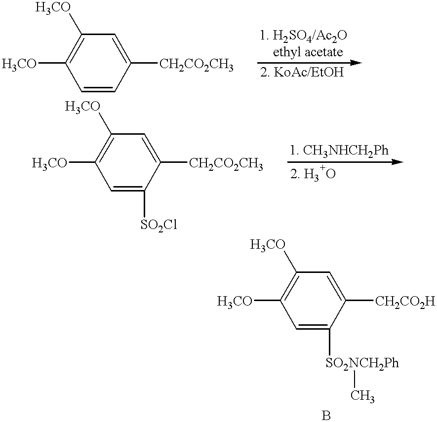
C1=CC([CH2CO2CH3])=CC([H3CO])=C1[H3CO].C1=C([SO2Cl])C([CH2CO2CH3])=CC([H3CO])=C1[H3CO].C1=C([SO2NCH2Ph]C)C([CH2CO2H])=CC([H3CO])=C1[H3CO]
